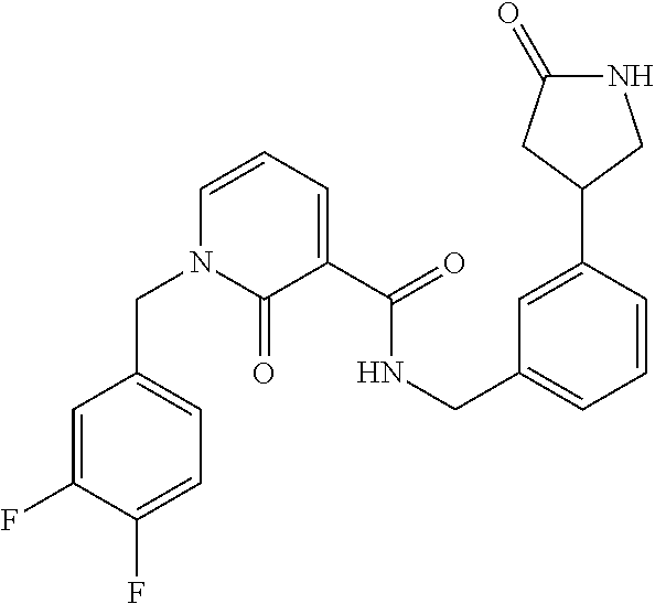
C1=C(F)C(F)=CC=C1CN1C(=O)C(C(=O)NCC2=CC=CC(C3CNC(=O)C3)=C2)=CC=C1
